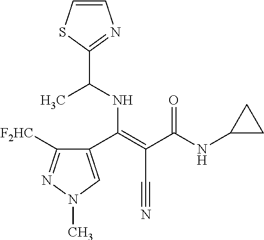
C1(C(=C(C(NC2CC2)=O)C#N)NC(C)C2=NC=CS2)=CN(C)N=C1[F2HC]
